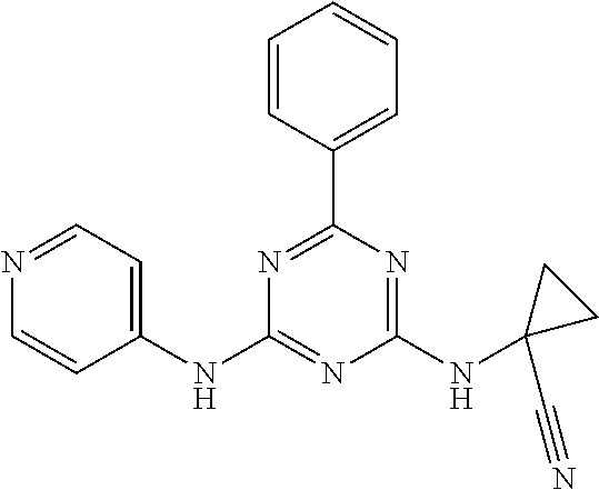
N1=CC=C(NC2=NC(NC3(C#N)CC3)=NC(C3=CC=CC=C3)=N2)C=C1
